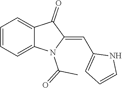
C1=CC=C2C(=C1)C(=O)C(=CC1=CC=CN1)N2C(=O)C
